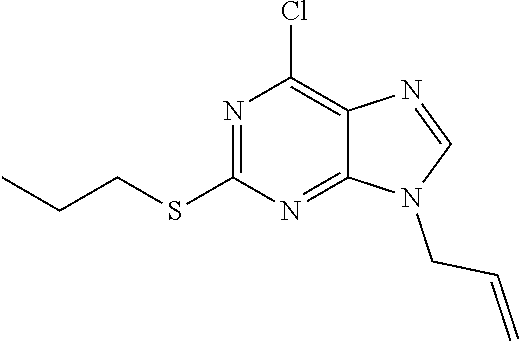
N1=CN(CC=C)C2=NC(SCCC)=NC(Cl)=C12
